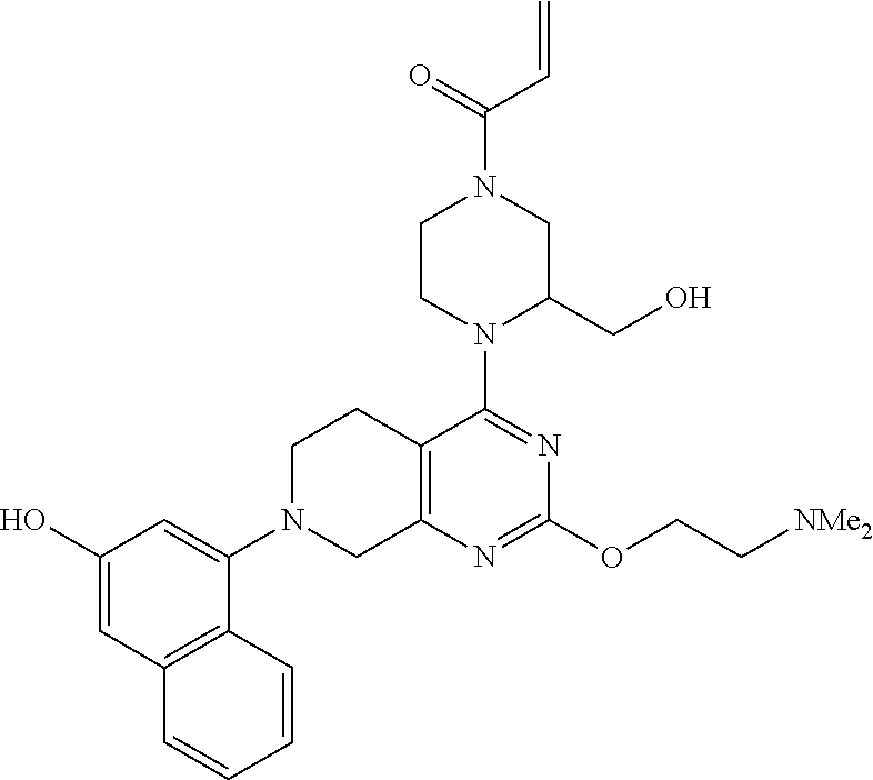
C1(O)=CC2=C(C(N3CC4=C(CC3)C(N3C(CO)CN(C(C=C)=O)CC3)=NC(OCC[NMe2])=N4)=C1)C=CC=C2
